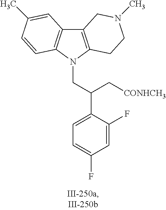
C12=C(N(CC(C3=CC=C(F)C=C3F)C[CONHCH3])C3=C1C=C(C)C=C3)CCN(C)C2
